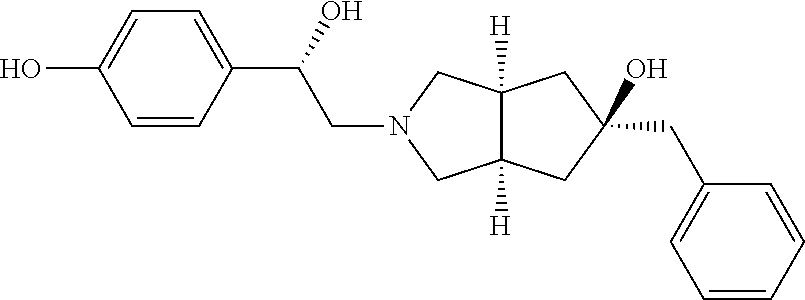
C12([H])C([H])(CC(O)(CC3=CC=CC=C3)C1)CN(CC(O)C1=CC=C(O)C=C1)C2
